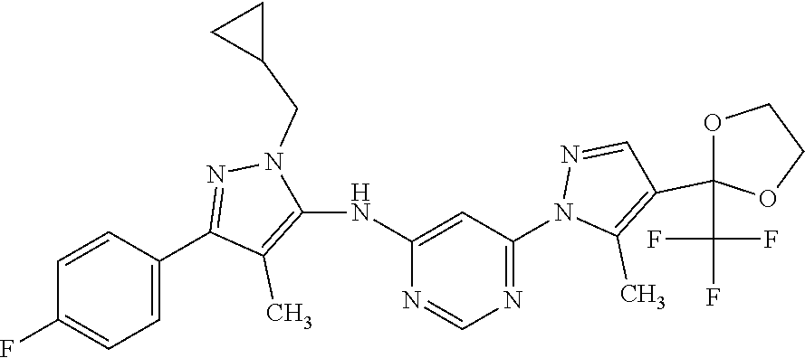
N1=C(N2C(C)=C(C3(C(F)(F)F)OCCO3)C=N2)C=C(NC2=C(C)C(C3=CC=C(F)C=C3)=NN2CC2CC2)N=C1
